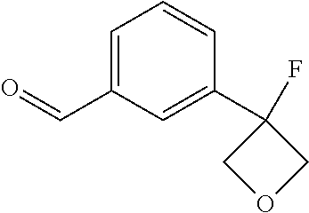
C1=C(C=O)C=C(C2(F)COC2)C=C1
